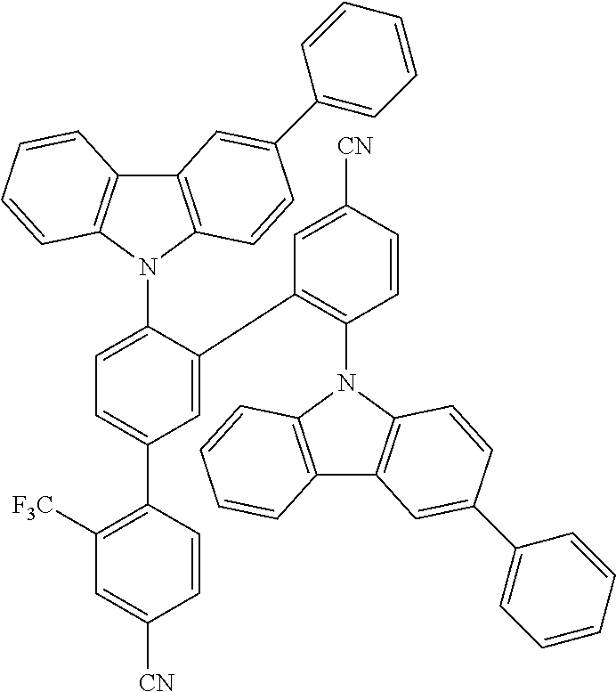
C12=C(N(C3=CC=C(C4=C([F3C])C=C([CN])C=C4)C=C3C3=C(N4C5=C(C6=C4C=CC(C4=CC=CC=C4)=C6)C=CC=C5)C=CC([CN])=C3)C3=C1C=CC=C3)C=CC(C1=CC=CC=C1)=C2
